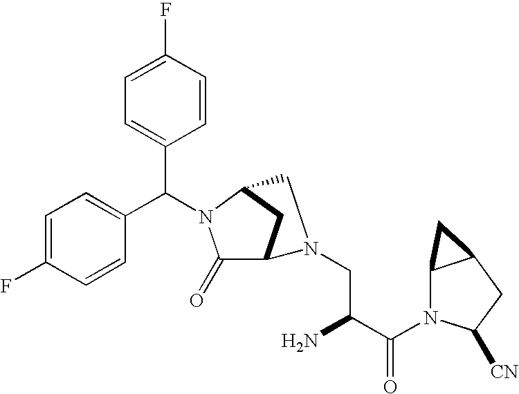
C1=C(F)C=CC(C(N2C(=O)C3CC2CN3CC(C(N2C3C(CC2[CN])C3)=O)N)C2=CC=C(F)C=C2)=C1
